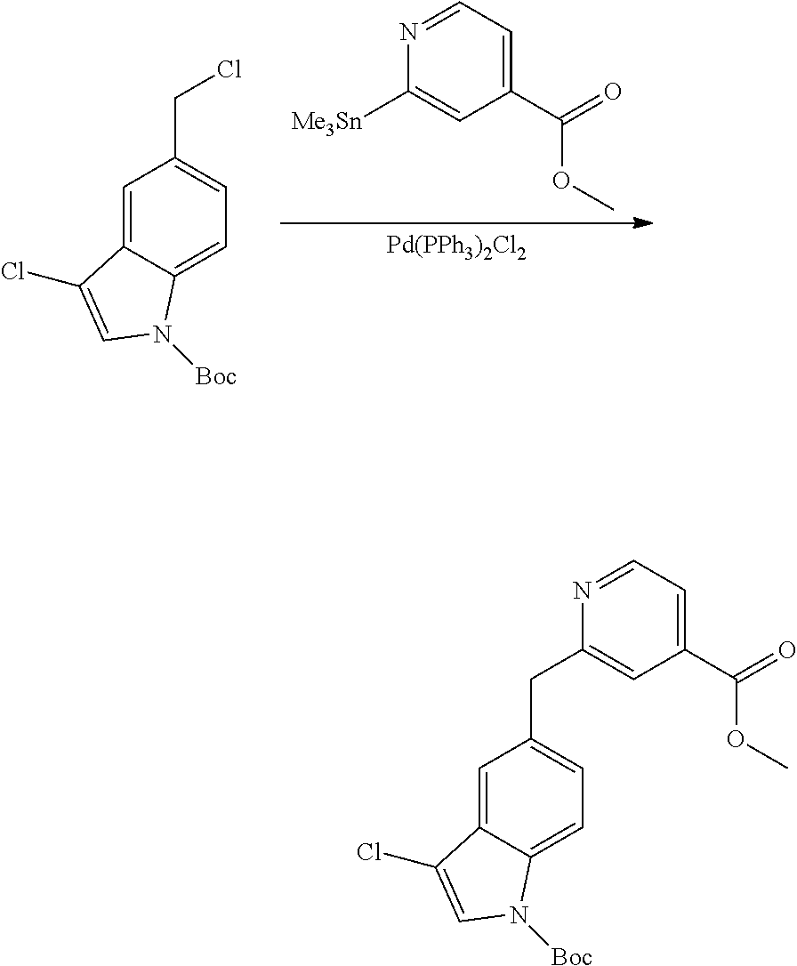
[Pd(PPh3)2Cl2].C1([Me3Sn])=CC(C(=O)OC)=CC=N1.C1=C2C(=CC=C1CCl)N([Boc])C=C2Cl.C1=C2C(=CC=C1CC1=CC(C(=O)OC)=CC=N1)N([Boc])C=C2Cl
